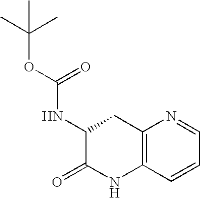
C12=C(C=CC=N1)NC(=O)C(NC(OC(C)(C)C)=O)C2
